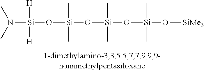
N([Si]([H])([H])O[Si](C)(C)O[Si](C)(C)O[Si](C)(C)O[SiMe3])(C)C
